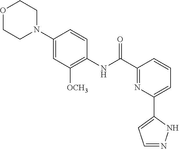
O1CCN(C2=CC([OCH3])=C(NC(C3=NC(C4=CC=NN4)=CC=C3)=O)C=C2)CC1
